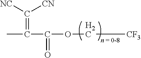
C([CF3])OC(C(C)=C([CN])[NC])=O
